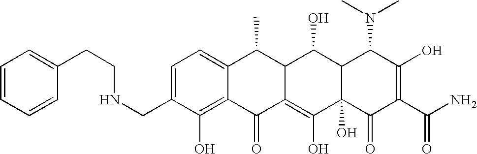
C1(CNCCC2=CC=CC=C2)=CC=C2C(=C1O)C(=O)C1=C(O)C3(O)C(C(O)C1C2C)C(N(C)C)C(O)=C(C(N)=O)C3=O
